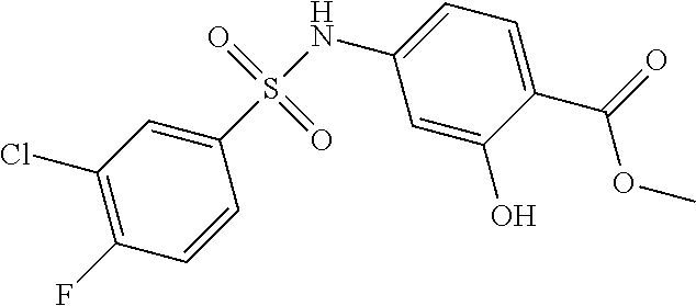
C1(NS(=O)(=O)C2=CC(Cl)=C(F)C=C2)=CC=C(C(OC)=O)C(O)=C1
